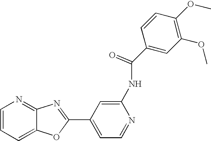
C1=CC=C2C(=N1)N=C(C1=CC=NC(NC(C3=CC(OC)=C(OC)C=C3)=O)=C1)O2
